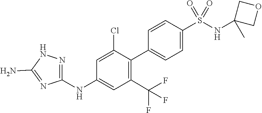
C1=C(Cl)C(C2=CC=C(S(NC3(C)COC3)(=O)=O)C=C2)=C(C(F)(F)F)C=C1NC1=NNC(N)=N1
